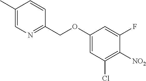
C1(C)=CN=C(COC2=CC(Cl)=C([NO2])C(F)=C2)C=C1
